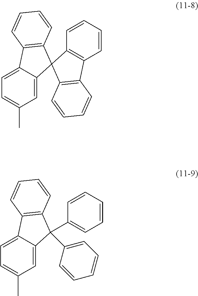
C1=C2C(=CC=C1C)C1=C(C=CC=C1)C21C2=C(C=CC=C2)C2=C1C=CC=C2.C1=C2C(=CC=C1C)C1=C(C2(C2=CC=CC=C2)C2=CC=CC=C2)C=CC=C1
